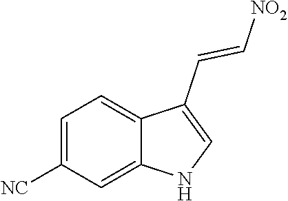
C1=C([NC])C=C2C(=C1)C(C=C[NO2])=CN2
